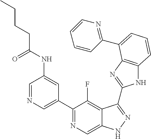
C1=NC=C(C2=NC=C3C(=C2F)C(C2=NC4=C(N2)C=CC=C4C2=NC=CC=C2)=NN3)C=C1NC(CCCC)=O
